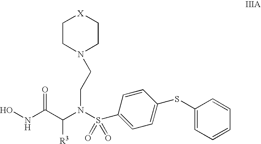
N(C(C(N(S(C1=CC=C(SC2=CC=CC=C2)C=C1)(=O)=O)CCN1CC[X]CC1)[R3])=O)O
